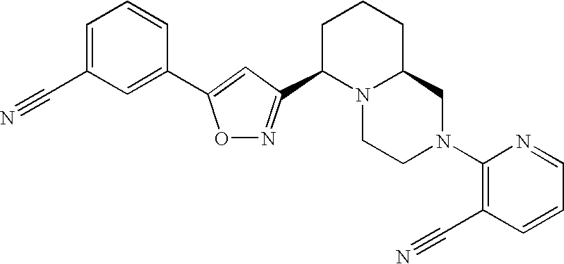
O1N=C(C2N3C(CCC2)CN(C2=C(C#N)C=CC=N2)CC3)C=C1C1=CC(C#N)=CC=C1
